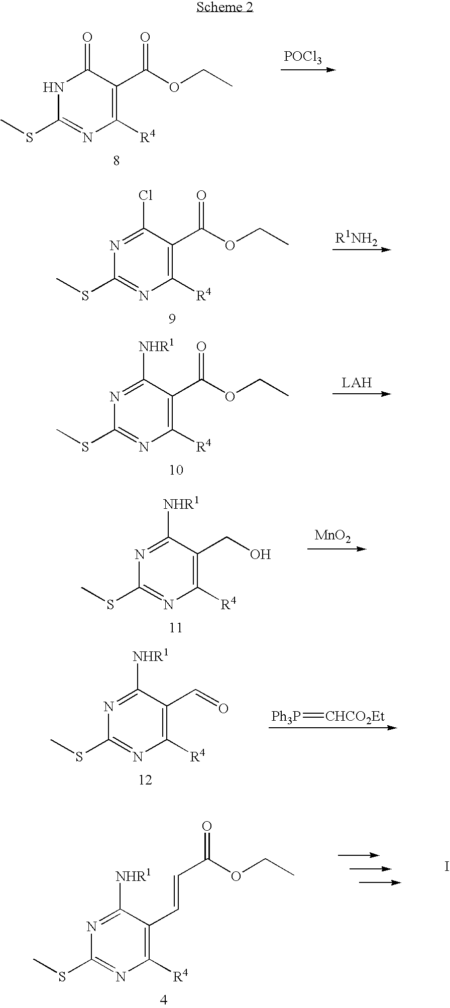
CSC1=NC([R4])=C(C(OCC)=O)C(=O)N1.[POCl3].CSC1=NC([R4])=C(C(OCC)=O)C(Cl)=N1.[R1NH2].CSC1=NC([R4])=C(C(OCC)=O)C([NHR1])=N1.[LAH].[MnO2].CSC1=NC([R4])=C(CO)C([NHR1])=N1.CSC1=NC([R4])=C(C=O)C([NHR1])=N1.[Ph3P]=[CHCO2Et].CSC1=NC([R4])=C(C=CC(OCC)=O)C([NHR1])=N1.I
